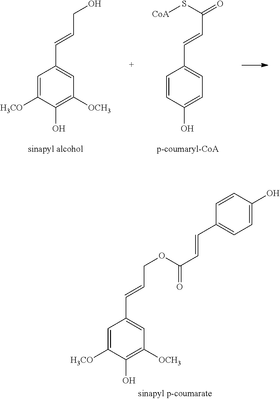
C1=C([H3CO])C(O)=C([OCH3])C=C1C=CCOC(C=CC1=CC=C(O)C=C1)=O.C1=CC(O)=CC=C1C=CC(=O)S[CoA].C1=C([H3CO])C(O)=C([OCH3])C=C1C=CCO
